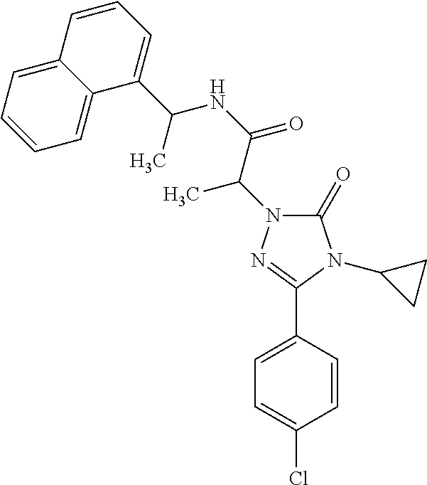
C1=C(C2=NN(C(C(=O)NC(C3=CC=CC4=CC=CC=C34)C)C)C(=O)N2C2CC2)C=CC(Cl)=C1
